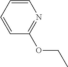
O(C1=NC=CC=C1)CC
